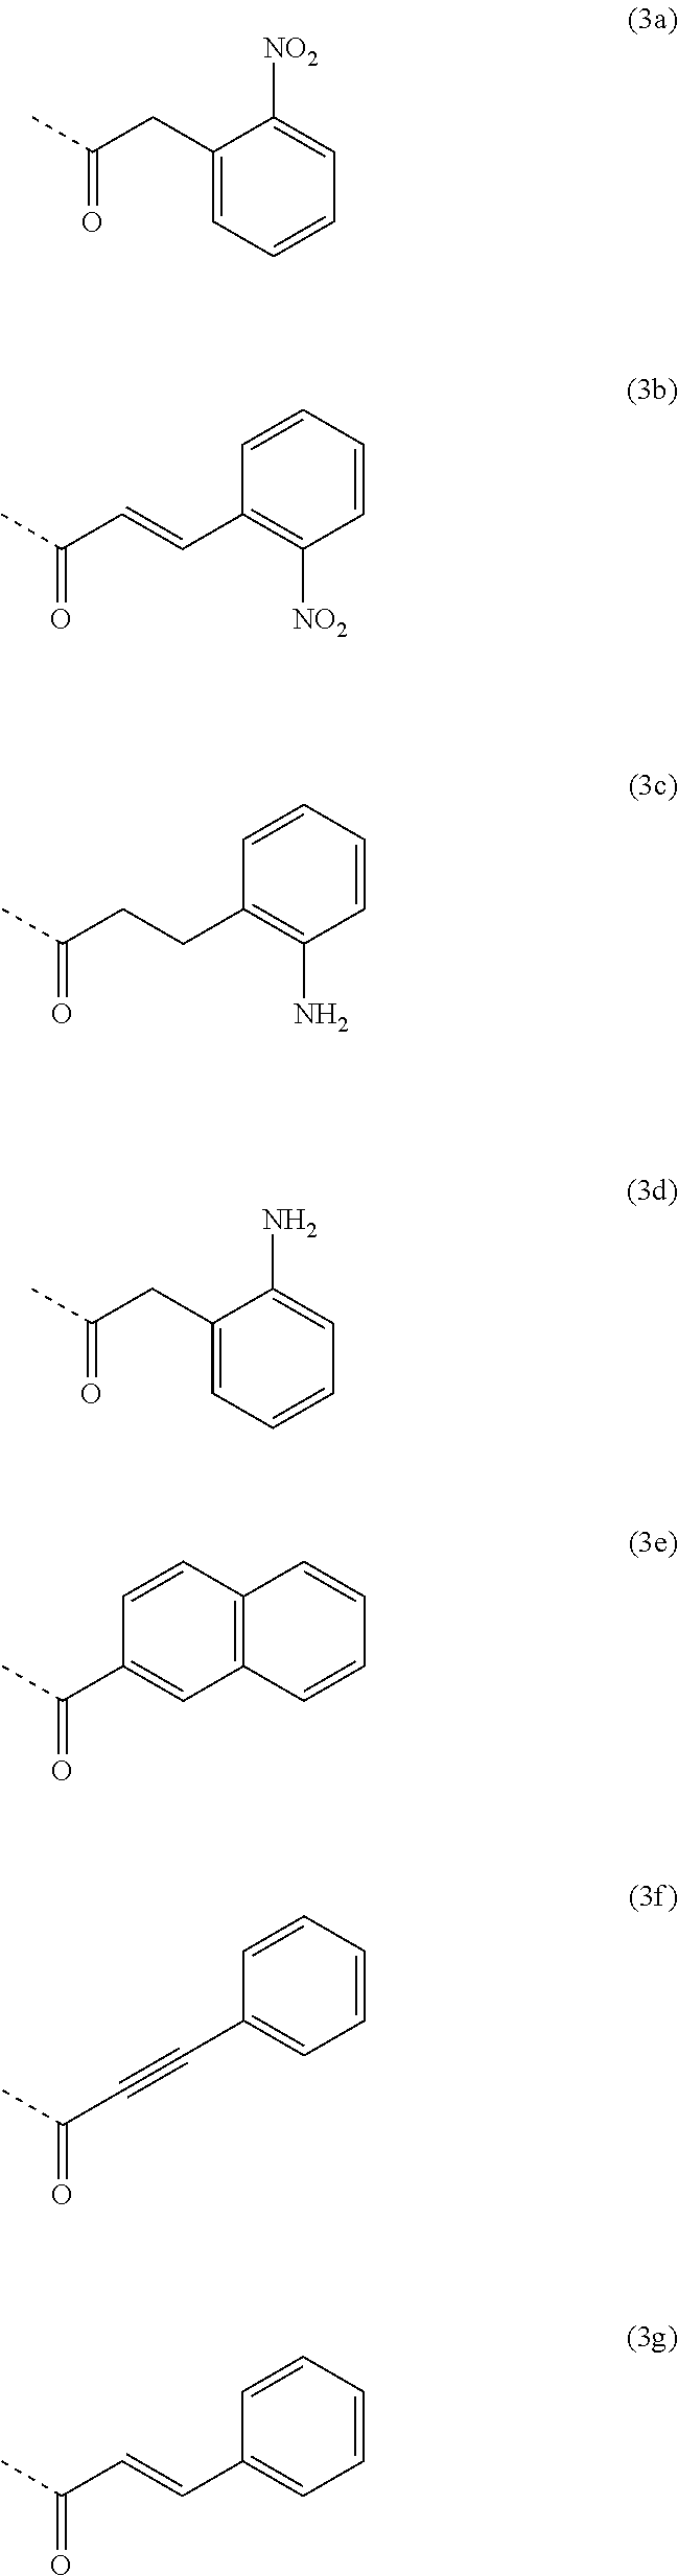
CC(CC1=CC=CC=C1N)=O.CC(CC1=CC=CC=C1[NO2])=O.CC(C1=CC2=C(C=C1)C=CC=C2)=O.CC(C=CC1=C([NO2])C=CC=C1)=O.CC(CCC1=C(N)C=CC=C1)=O.CC(C#CC1=CC=CC=C1)=O.CC(C=CC1=CC=CC=C1)=O
